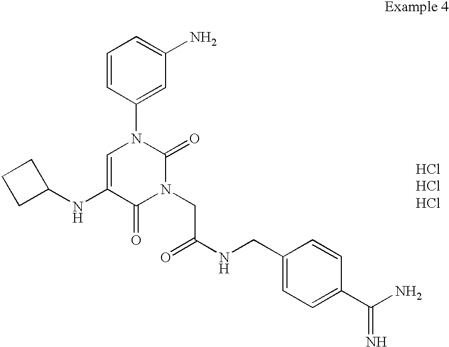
C1(NC2=CN(C3=CC(N)=CC=C3)C(=O)N(CC(=O)NCC3=CC=C(C(N)=N)C=C3)C2=O)CCC1
